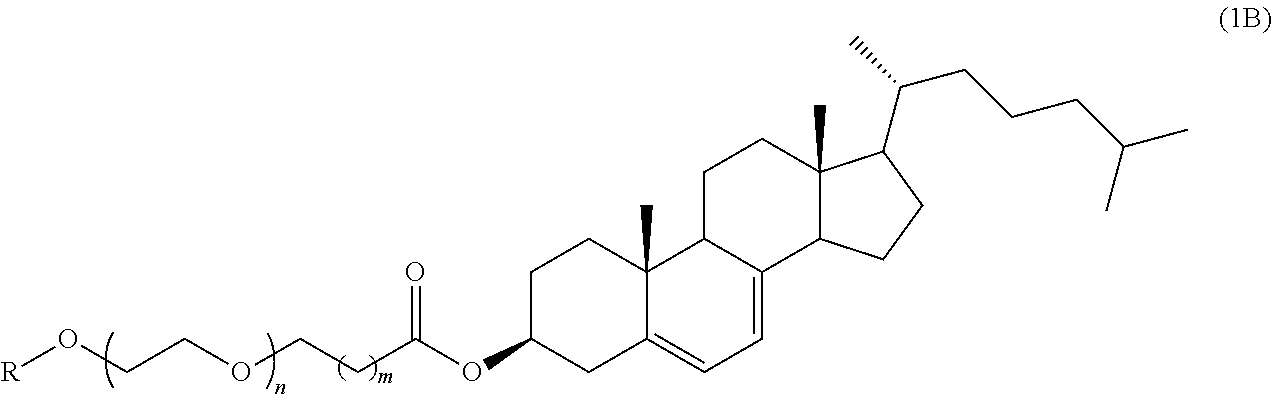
C1C(OC(CCOCCO[R])=O)CC2=CC=C3C(C2(C)C1)CCC1(C)C3CCC1C(C)CCCC(C)C
